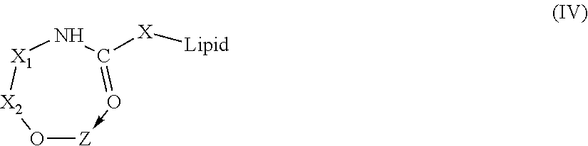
O1[Z]-O=C([X][Lipid])N[X1][X2]1
